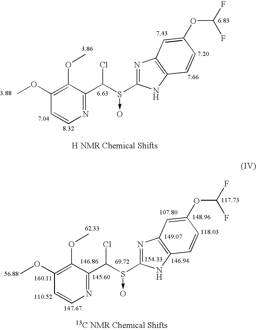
COC1=C(OC)C(C(S(->O)C2=NC3=C(N2)C=CC(OC(F)F)=C3)Cl)=NC=C1.COC1=C(OC)C(C(S(->O)C2=NC3=C(N2)C=CC(OC(F)F)=C3)Cl)=NC=C1
